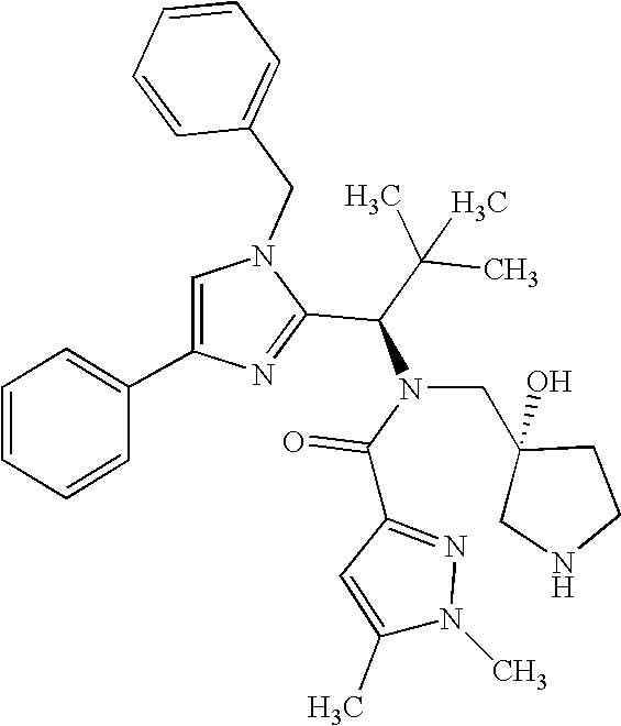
N1(CC2=CC=CC=C2)C=C(C2=CC=CC=C2)N=C1C(C(C)(C)C)N(C(=O)C1=NN(C)C(C)=C1)CC1(O)CNCC1
